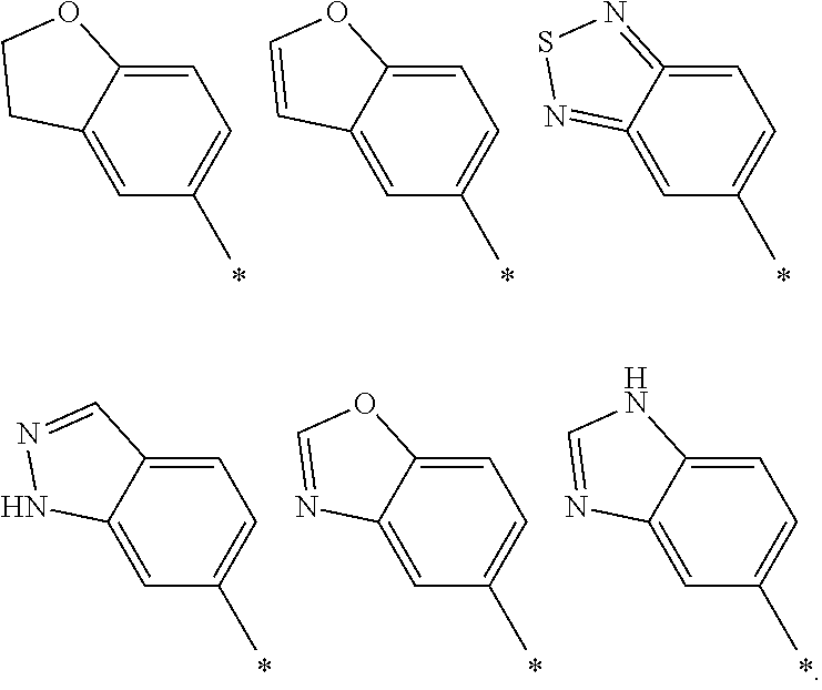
C1=C2C(=CC(C)=C1)CCO2.C1=C2C(=CC(C)=C1)C=CO2.C1=C2=NSN=C2=CC(C)=C1.C1=C2C(=CC(C)=C1)NN=C2.C1=C2C(=CC(C)=C1)N=CO2.C1=C2C(=CC(C)=C1)N=CN2
